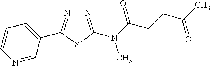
N1=C(N(C(CCC(C)=O)=O)C)SC(C2=CC=CN=C2)=N1
